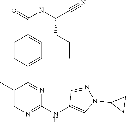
C1(C2=NC(NC3=CN(C4CC4)N=C3)=NC=C2C)=CC=C(C(=O)NC(C#N)CCC)C=C1
